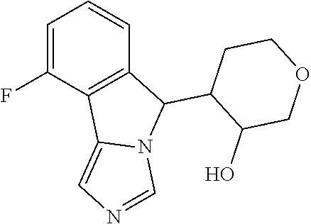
C1=C(F)C2=C(C=C1)C(C1CCOCC1O)N1C2=CN=C1
